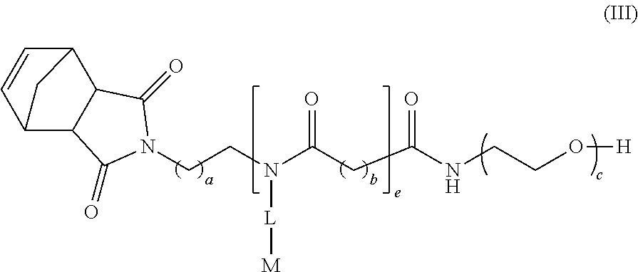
C12C=CC(C3C1C(=O)N(CCN(C(CC(NCCO[H])=O)=O)[L][M])C3=O)C2
